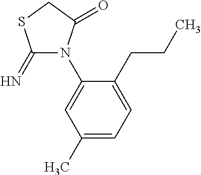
C1(=N)N(C2=CC(C)=CC=C2CCC)C(=O)CS1
